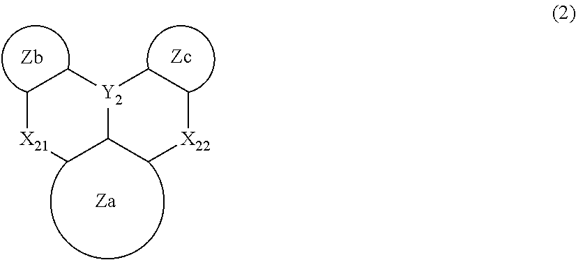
C1C2C[X22]CC[Y2]2CC[X21]1
